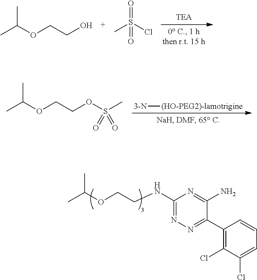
CC(C)OCCO.CS(Cl)(=O)=O.CC(C)OCCOS(C)(=O)=O.[3-N][(HO-PEG2)-lamotrigine].CC(C)OCCNC1=NN=C(C2=C(Cl)C(Cl)=CC=C2)C(N)=N1
